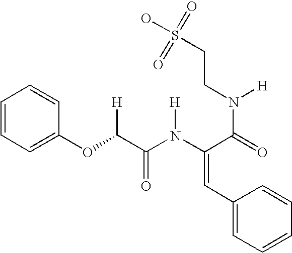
C1=CC=C(OC(C(N(C(C(=O)N([H])CCS(O)(=O)=O)=CC2=CC=CC=C2)[H])=O)[H])C=C1
